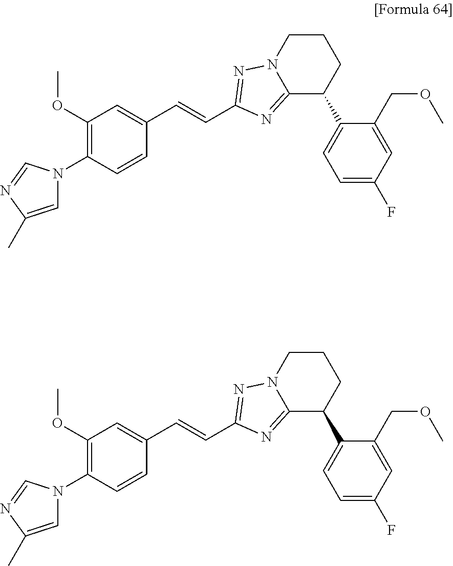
C1=C(C)N=CN1C1=C(OC)C=C(C=CC2=NN3C(=N2)C(C2=CC=C(F)C=C2COC)CCC3)C=C1.C1=C(C)N=CN1C1=C(OC)C=C(C=CC2=NN3C(=N2)C(C2=CC=C(F)C=C2COC)CCC3)C=C1
